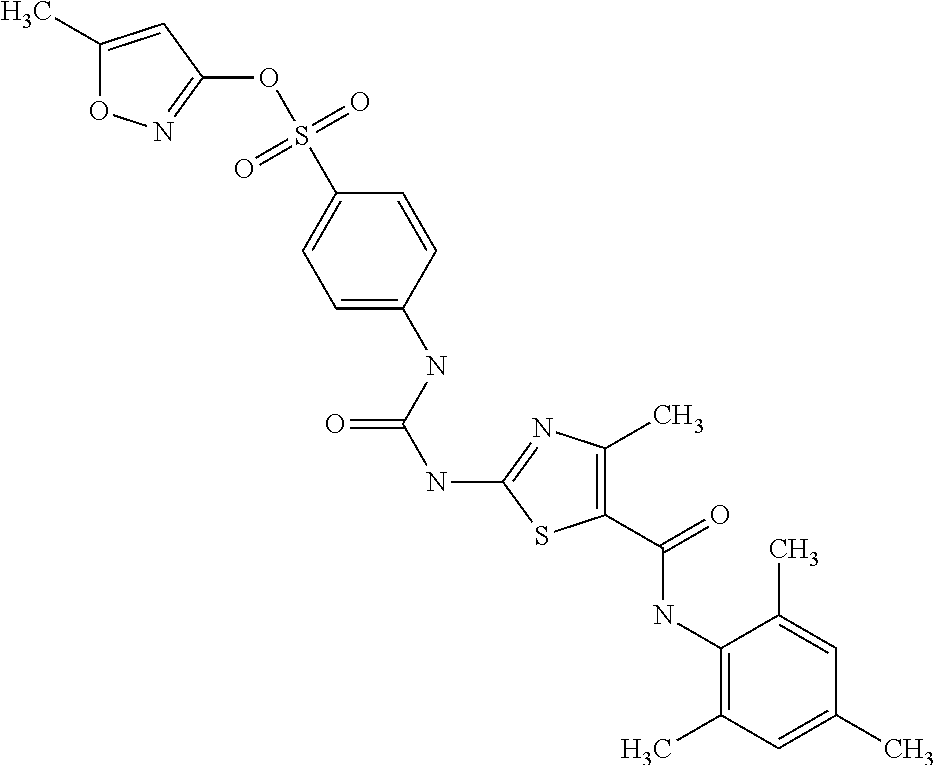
C1=C(NC(NC2=NC(C)=C(C(NC3=C(C)C=C(C)C=C3C)=O)S2)=O)C=CC(S(OC2=NOC(C)=C2)(=O)=O)=C1
